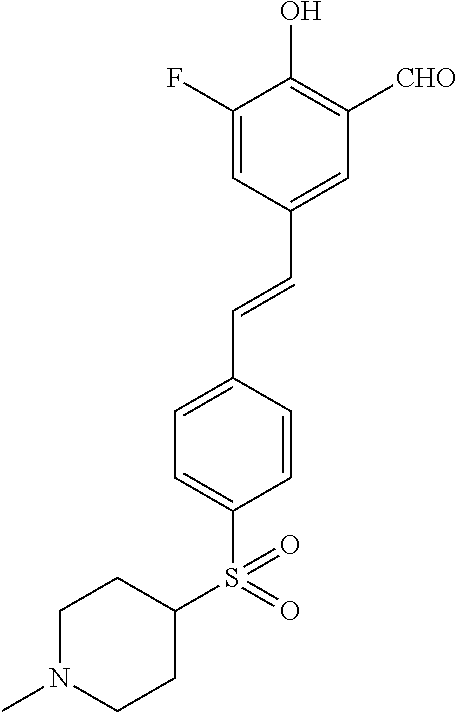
C1=C(F)C(O)=C([CHO])C=C1C=CC1=CC=C(S(C2CCN(C)CC2)(=O)=O)C=C1
